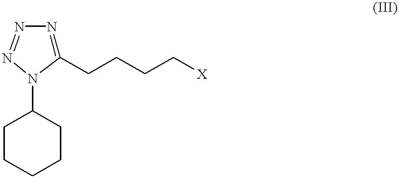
C1(CCCC[X])=NN=NN1C1CCCCC1
